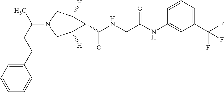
C12([H])C([H])(CN(C(CCC3=CC=CC=C3)C)C1)C2C(NCC(NC1=CC(C(F)(F)F)=CC=C1)=O)=O
